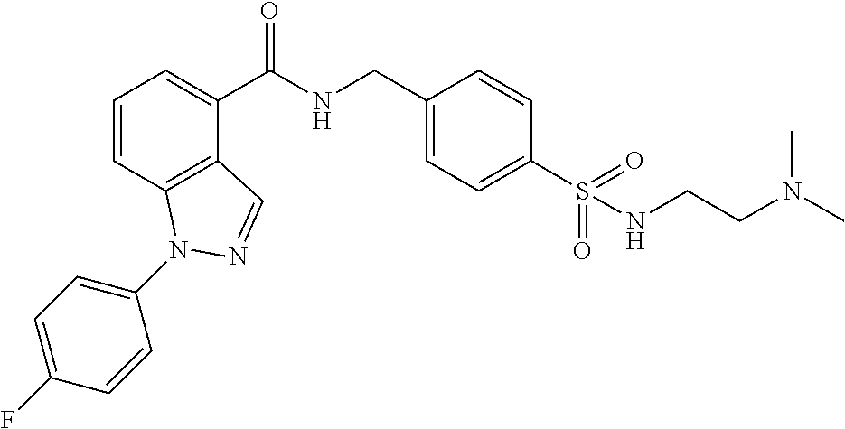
C1=CC2=C(C(C(NCC3=CC=C(S(=O)(=O)NCCN(C)C)C=C3)=O)=C1)C=NN2C1=CC=C(F)C=C1
